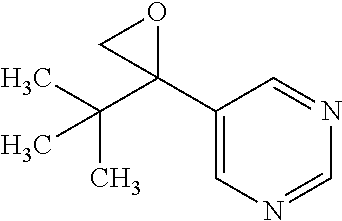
C1(C2(C(C)(C)C)OC2)=CN=CN=C1
